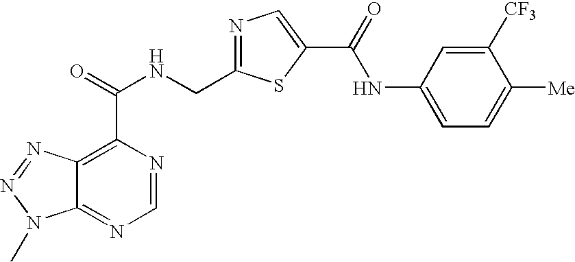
C12=NC=NC(C(=O)NCC3=NC=C(C(=O)NC4=CC=C([Me])C([CF3])=C4)S3)=C1N=NN2C
